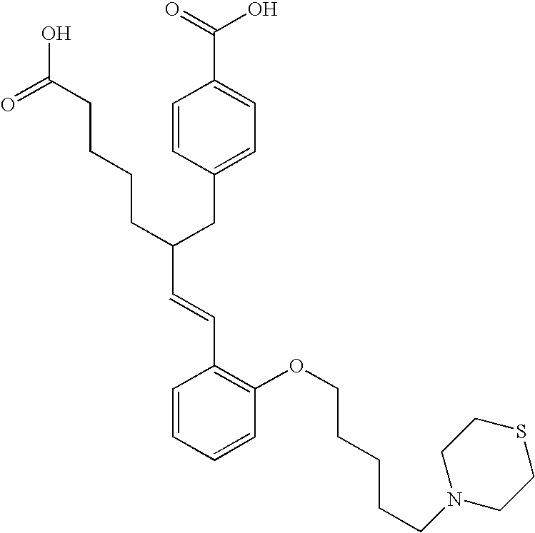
C(C(CC1=CC=C(C(=O)O)C=C1)CCCCC(O)=O)=CC1=C(OCCCCCN2CCSCC2)C=CC=C1
